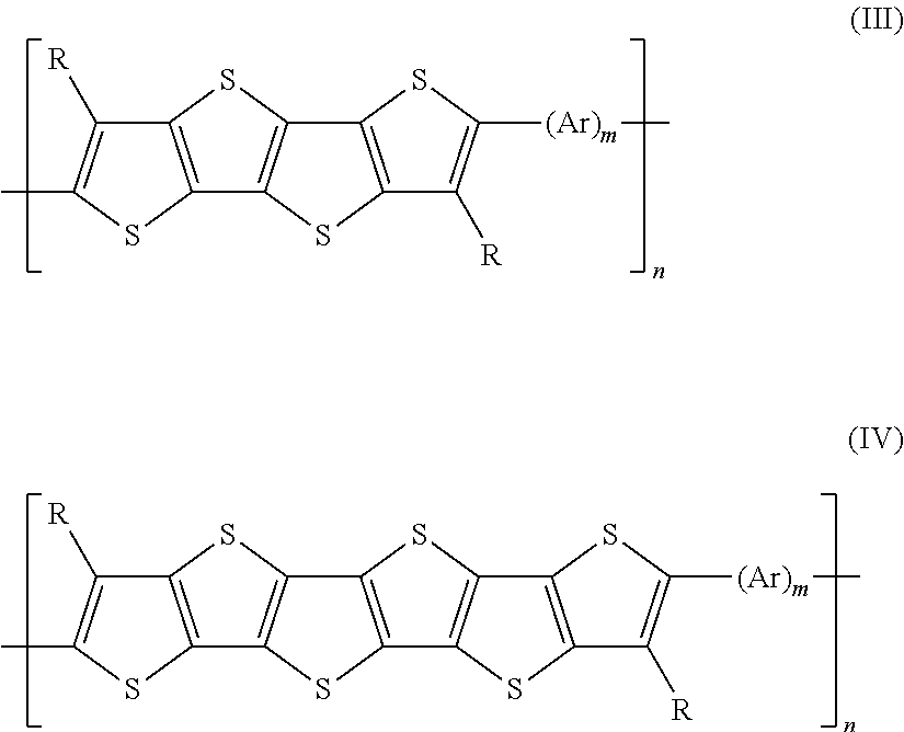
C12=C(SC(C)=C1[R])C1=C(S2)C2=C(S1)C1=C(S2)C2=C(S1)C([R])=C([(Ar)m]C)S2.C12=C(SC(C)=C1[R])C1=C(S2)C2=C(S1)C([R])=C([(Ar)m]C)S2
